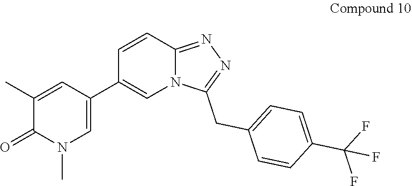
C1(C2=CN(C)C(=O)C(C)=C2)=CN2C(=NN=C2CC2=CC=C(C(F)(F)F)C=C2)C=C1
